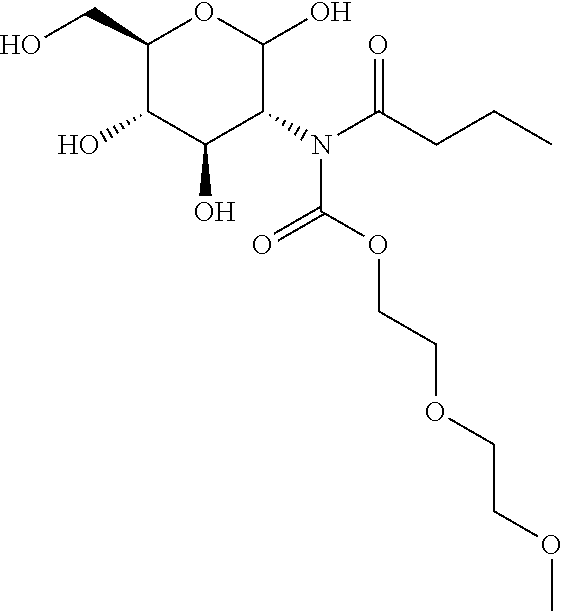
C1(CO)C(O)C(O)C(N(C(CCC)=O)C(OCCOCCOC)=O)C(O)O1
